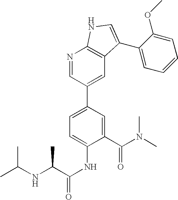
C1(C(N(C)C)=O)=CC(C2=CC3=C(N=C2)NC=C3C2=CC=CC=C2OC)=CC=C1NC(=O)C(NC(C)C)C
